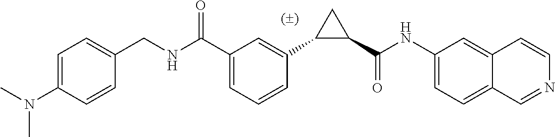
C1(C(NC2=CC=C3C(=C2)C=CN=C3)=O)CC1C1=CC(C(NCC2=CC=C(N(C)C)C=C2)=O)=CC=C1
